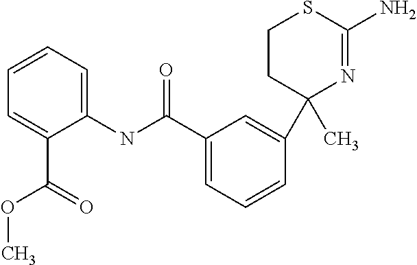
C(=O)(NC1=CC=CC=C1C(OC)=O)C1=CC=CC(C2(C)N=C(N)SCC2)=C1
